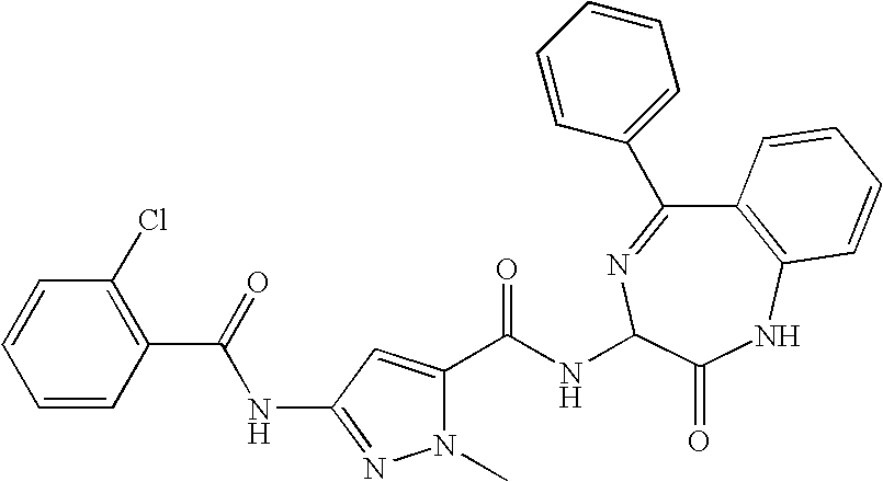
C1=CC(C(=O)NC2=NN(C)C(C(=O)NC3N=C(C4=CC=CC=C4)C4=C(NC3=O)C=CC=C4)=C2)=C(Cl)C=C1
